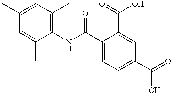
C1(C(NC2=C(C)C=C(C)C=C2C)=O)=CC=C(C(=O)O)C=C1C(=O)O
